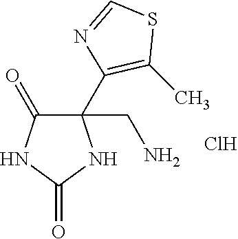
C1(C2=C(C)SC=N2)(CN)C(=O)NC(=O)N1.Cl
